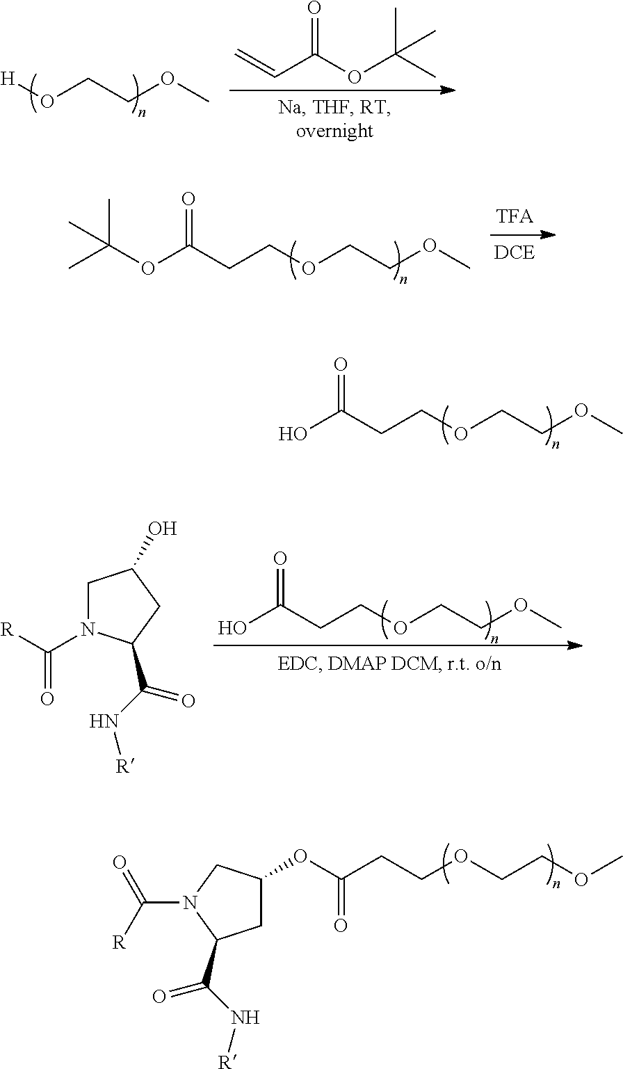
OC(CCOCCOC)=O.O(C(CCOCCOC)=O)C1CC(C(N[R])=O)N(C(=O)[R])C1.[H]OCCOC.C=CC(OC(C)(C)C)=O.CC(OC(CCOCCOC)=O)(C)C.OC(CCOCCOC)=O.C1N(C([R])=O)C(C(N[R])=O)CC1O
